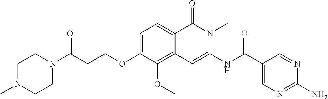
C1=C(OCCC(N2CCN(C)CC2)=O)C(OC)=C2C(=C1)C(=O)N(C)C(NC(=O)C1=CN=C(N)N=C1)=C2
